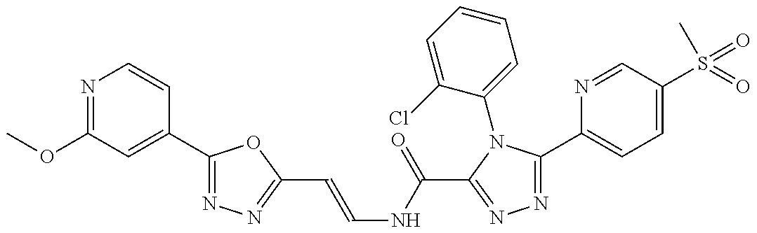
COC1=NC=CC(C2=NN=C(C=CNC(C3=NN=C(C4=CC=C(S(=O)(C)=O)C=N4)N3C3=CC=CC=C3Cl)=O)O2)=C1
